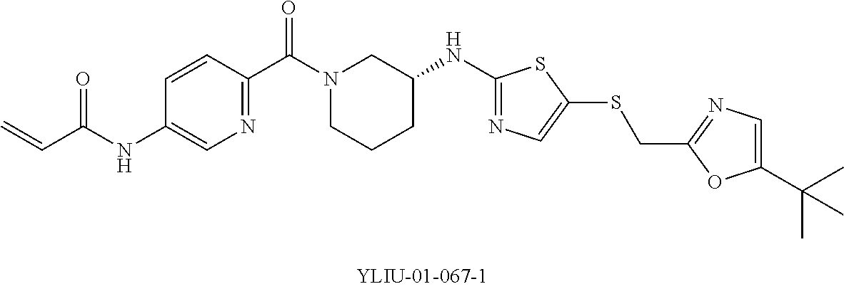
C=CC(NC1=CN=C(C(=O)N2CCCC(NC3=NC=C(SCC4=NC=C(C(C)(C)C)O4)S3)C2)C=C1)=O
